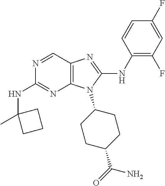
N1=CC2=C(N=C1NC1(C)CCC1)N(C1CCC(C(=O)N)CC1)C(NC1=C(F)C=C(F)C=C1)=N2
